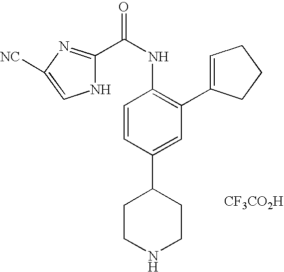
O=C(NC1=C(C2=CCCC2)C=C(C2CCNCC2)C=C1)C1=NC([NC])=CN1.[CF3CO2H]
